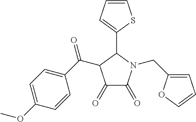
C1(=O)C(=O)N(CC2=CC=CO2)C(C2=CC=CS2)C1C(C1=CC=C(OC)C=C1)=O
